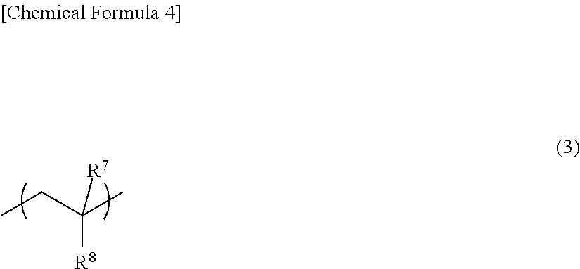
C([R8])(CC)(C)[R7]
